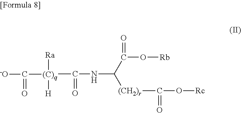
N(C(C(O[Rb])=O)[(CH2)r]C(O[Rc])=O)C([(C)q]([H])([Ra])C([-O])=O)=O
